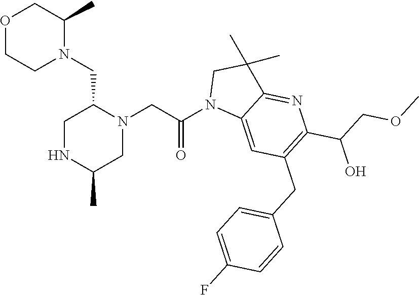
O1CCN(CC2N(CC(N3C4=CC(CC5=CC=C(F)C=C5)=C(C(O)COC)N=C4C(C)(C)C3)=O)CC(C)NC2)C(C)C1
